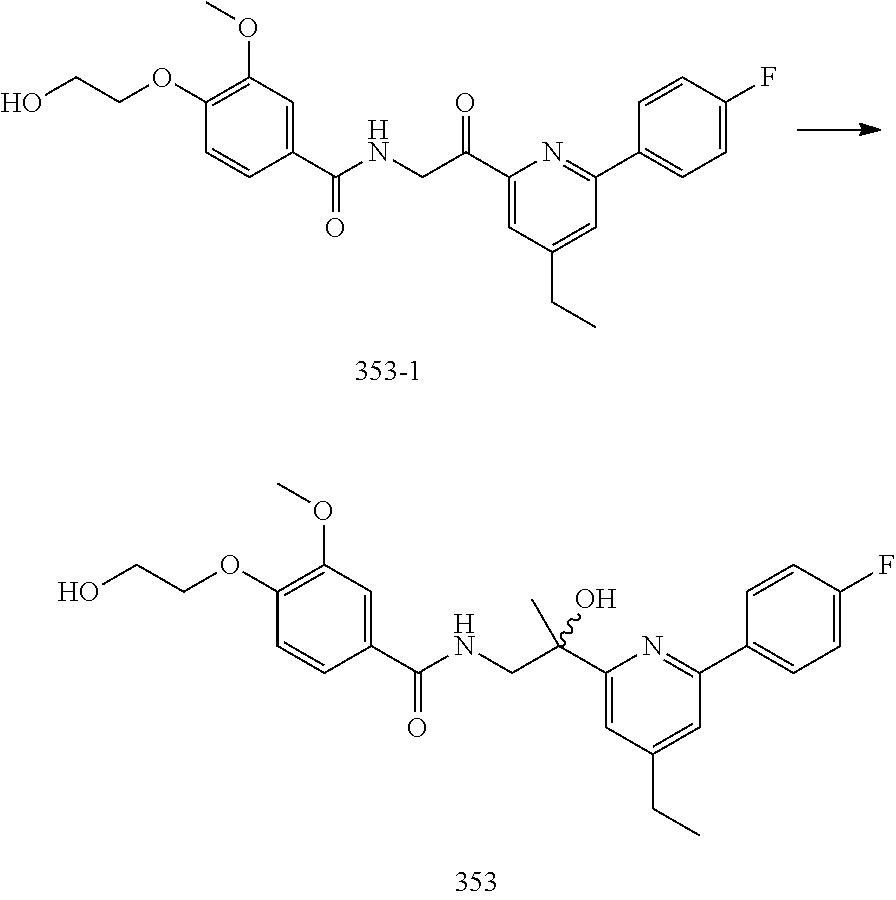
OCCOC1=C(OC)C=C(C(=O)NCC(=O)C2=CC(CC)=CC(C3=CC=C(F)C=C3)=N2)C=C1.OCCOC1=C(OC)C=C(C(=O)NCC(C2=CC(CC)=CC(C3=CC=C(F)C=C3)=N2)(C)O)C=C1
